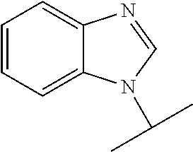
C1=CC=C2C(=C1)N=CN2C(C)C
